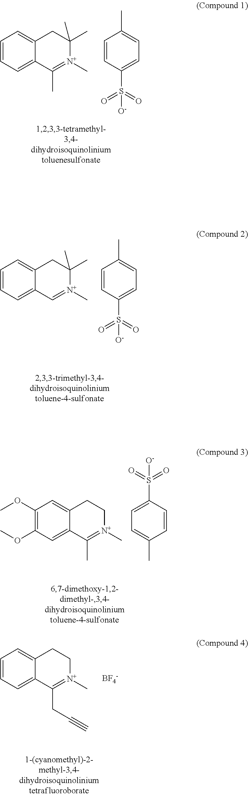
C1=CC=C2C(=C1)CC(C)(C)[N+](C)=C2C.C1=CC(S(=O)(=O)[O-])=CC=C1C.C1=CC=C2C(=C1)CC(C)(C)[N+](C)=C2.C1=CC(S(=O)(=O)[O-])=CC=C1C.C1(OC)=C(OC)C=C2C(=C1)CC[N+](C)=C2C.C1=C(S([O-])(=O)=O)C=CC(C)=C1.C1=CC=C2C(=C1)CC[N+](C)=C2CC#C.[BF4-]
